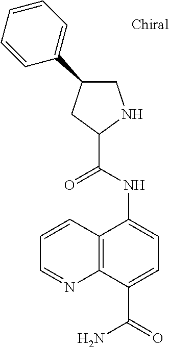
C12=C(C(C(=O)N)=CC=C1NC(=O)C1NCC(C3=CC=CC=C3)C1)N=CC=C2
